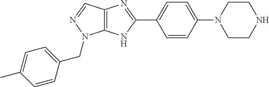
C1=CC(N2CCNCC2)=CC=C1C1=NC2=C(N1)N(CC1=CC=C(C)C=C1)N=C2
